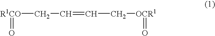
[R1CO](CC=CC[OCR1]=O)=O
